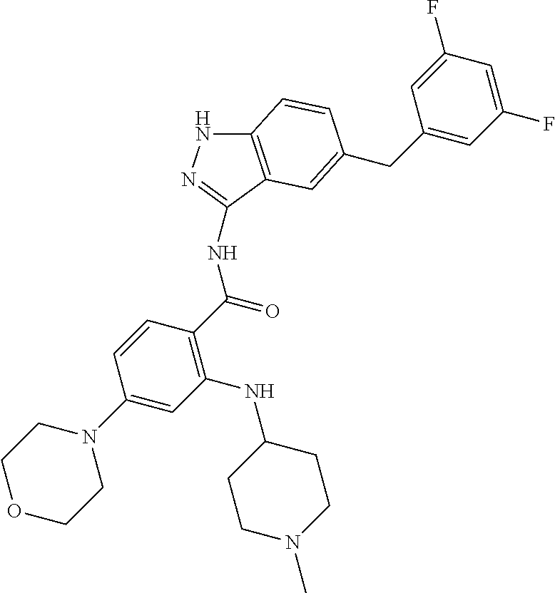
C(C1=CC(F)=CC(F)=C1)C1=CC2=C(NN=C2NC(C2=C(NC3CCN(C)CC3)C=C(N3CCOCC3)C=C2)=O)C=C1
